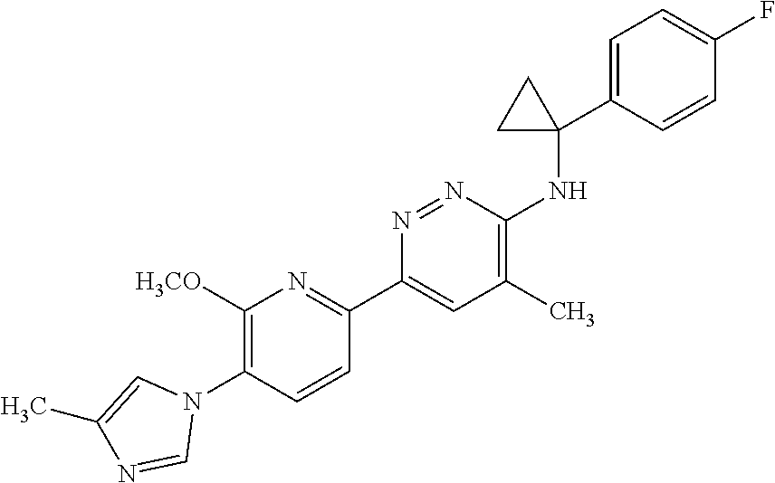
C1([H3CO])=C(N2C=C(C)N=C2)C=CC(C2=CC(C)=C(NC3(C4=CC=C(F)C=C4)CC3)N=N2)=N1
